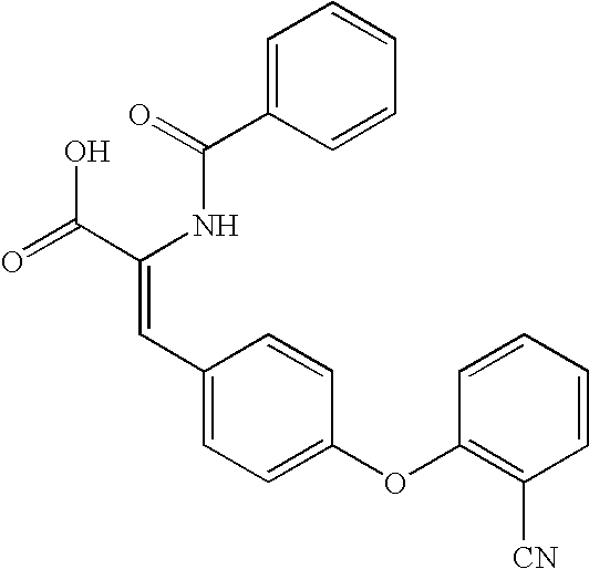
C1=C(C(=O)NC(C(=O)O)=CC2=CC=C(OC3=C([CN])C=CC=C3)C=C2)C=CC=C1
